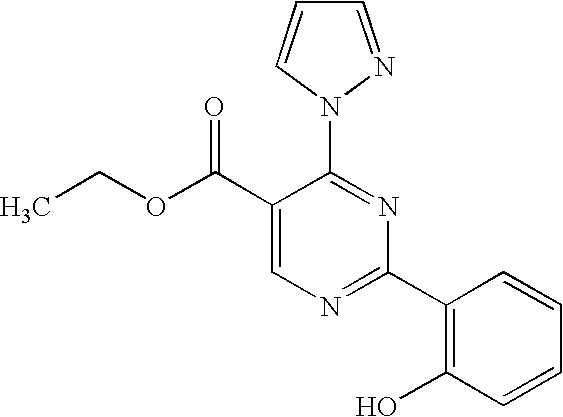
C1(C(OCC)=O)=CN=C(C2=C(O)C=CC=C2)N=C1N1N=CC=C1
